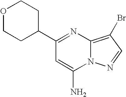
C1(C2CCOCC2)=NC2=C(Br)C=NN2C(N)=C1
